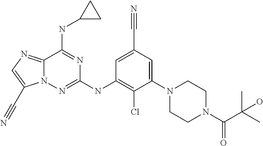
C12=NC=C(C#N)N1N=C(NC1=C(Cl)C(N3CCN(C(C(C)(C)O)=O)CC3)=CC(C#N)=C1)N=C2NC1CC1
